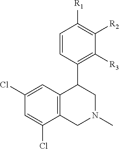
C1(Cl)=CC2=C(C(Cl)=C1)CN(C)CC2C1=C([R3])C([R2])=C([R1])C=C1
